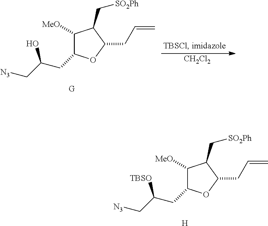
[CH2Cl2].C1([MeO])C(CC(C[N3])O)OC(CC=C)C1C[SO2Ph].C1([MeO])C(CC(C[N3])[TBSO])OC(CC=C)C1C[SO2Ph].[H]
